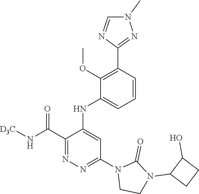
C1=CC(C2=NN(C)C=N2)=C(OC)C(NC2=CC(N3CCN(C4CCC4O)C3=O)=NN=C2C(N[D3C])=O)=C1
